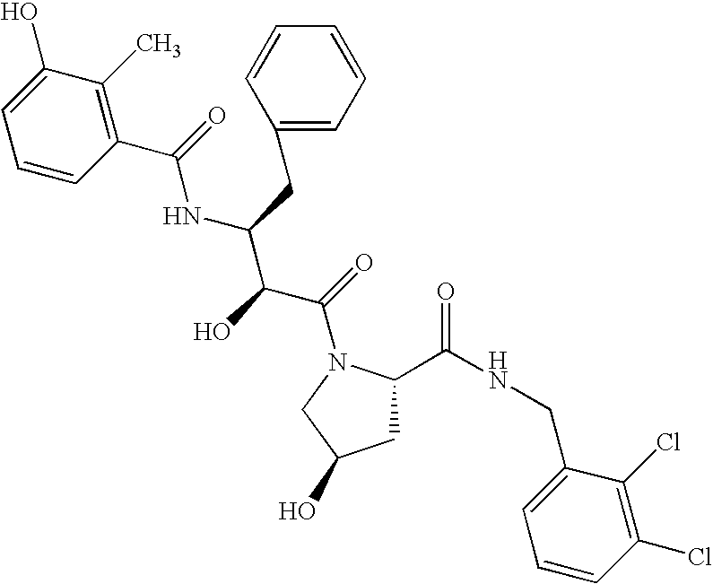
C1C(C(NCC2=CC=CC(Cl)=C2Cl)=O)N(C(=O)C(C(NC(=O)C2=C(C)C(O)=CC=C2)CC2=CC=CC=C2)O)CC1O
